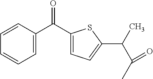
C1=C(C(C2=CC=C(C(C)C(C)=O)S2)=O)C=CC=C1
